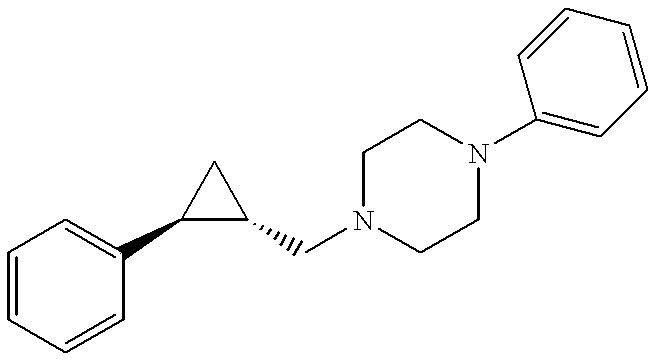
C1=CC=CC(C2C(CN3CCN(C4=CC=CC=C4)CC3)C2)=C1
